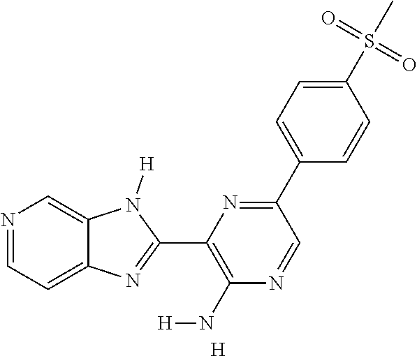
N1=CC=C2C(=C1)N([H])C(C1=C(N[H])N=CC(C3=CC=C(S(=O)(=O)C)C=C3)=N1)=N2.[H]
